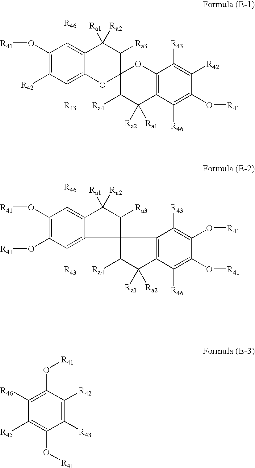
C1(O[R41])=C([R42])C([R43])=C2C(=C1[R46])C([Ra2])([Ra1])C([Ra3])C1(O2)C([Ra4])C([Ra2])([Ra1])C2=C(O1)C([R43])=C([R42])C(O[R41])=C2[R46].C1(O[R41])=C(O[R41])C([R43])=C2C(=C1[R46])C([Ra2])([Ra1])C([Ra3])C21C([Ra4])C([Ra1])([Ra2])C2=C1C([R43])=C(O[R41])C(O[R41])=C2[R46].C1([R46])=C(O[R41])C([R42])=C([R43])C(O[R41])=C1[R45]
